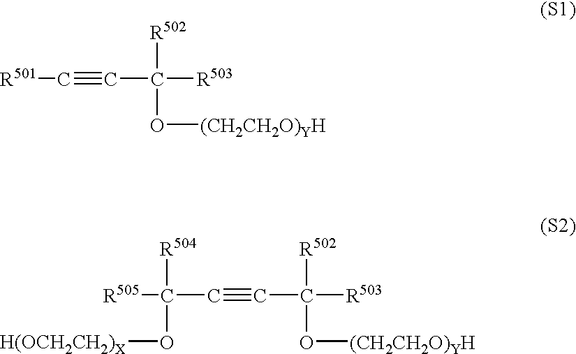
[R501]C#CC([R503])([R502])O[(CH2CH2O)YH].[R505]C(C#CC([R503])(O[(CH2CH2O)YH])[R502])([R504])O[H(OCH2CH2)X]
